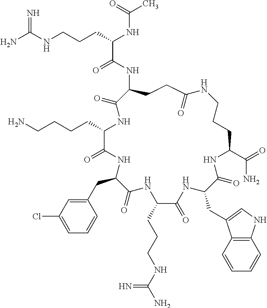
NC(NCCCC(NC(C)=O)C(=O)NC1CCC(=O)NCCCC(C(=O)N)NC(=O)C(CC2=CNC3=C2C=CC=C3)NC(=O)C(CCCNC(N)=N)NC(=O)C(CC2=CC(Cl)=CC=C2)NC(=O)C(CCCCN)NC1=O)=N
